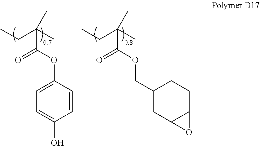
C1=C(OC(C(C)(CC)C)=O)C=CC(O)=C1.C(OC(C(C)(CC)C)=O)C1CC2C(CC1)O2
